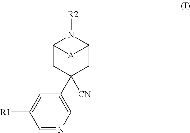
C1([CN])(C2=CN=CC([R1])=C2)CC2N([R2])C(C1)[A]2
